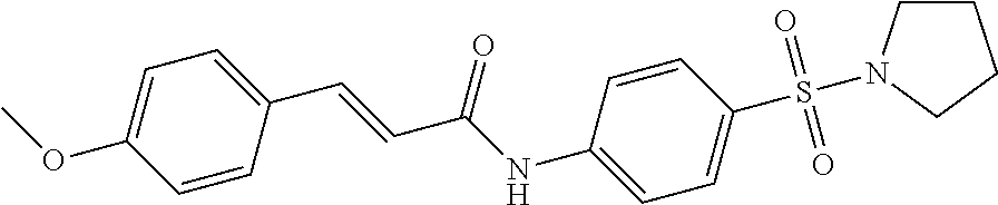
C1CN(S(C2=CC=C(NC(C=CC3=CC=C(OC)C=C3)=O)C=C2)(=O)=O)CC1
